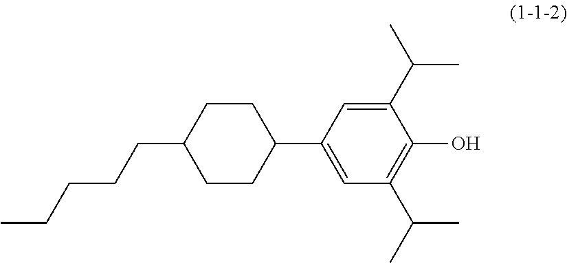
C1(C(C)C)=CC(C2CCC(CCCCC)CC2)=CC(C(C)C)=C1O
